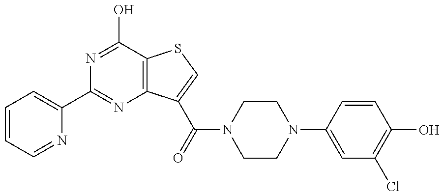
C1=CC=NC(C2=NC3=C(C(O)=N2)SC=C3C(=O)N2CCN(C3=CC(Cl)=C(O)C=C3)CC2)=C1
